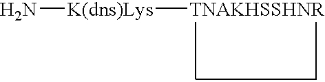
N[K(dns)Lys][TNAKHSSHNR]
